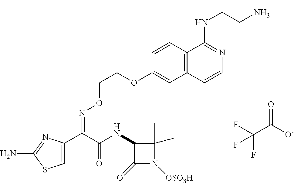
C1=C(C(C(NC2C(=O)N([OSO3H])C2(C)C)=O)=NOCCOC2=CC3=C(C=C2)C(NCCN)=NC=C3)N=C(N)S1.C(C([O-])=O)(F)(F)F
